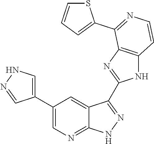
C1(C2=CN=C3C(=C2)C(C2=NC4=C(N2)C=CN=C4C2=CC=CS2)=N[N H]3)=CNN=C1
